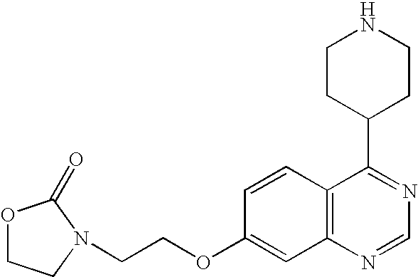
C12=C(N=CN=C1C1CCNCC1)C=C(OCCN1CCOC1=O)C=C2
